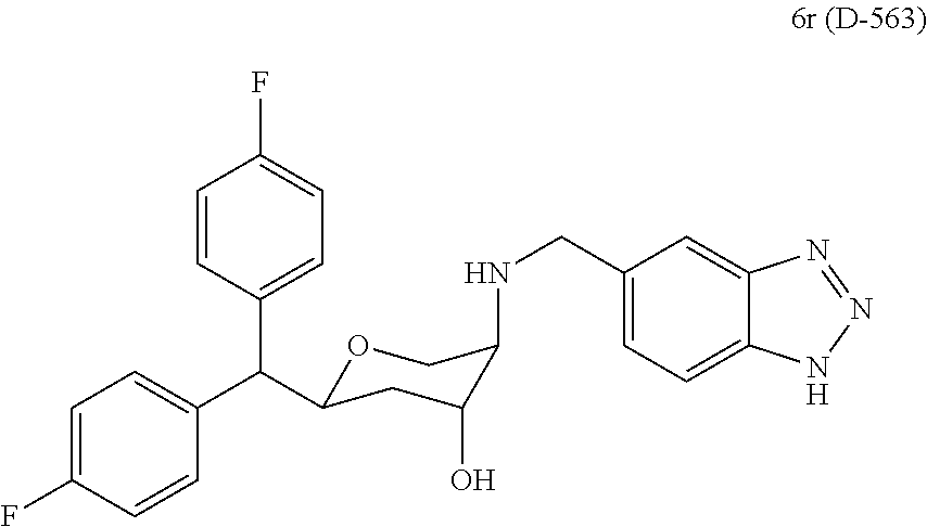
O1C(C(C2=CC=C(F)C=C2)C2=CC=C(F)C=C2)CC(O)C(NCC2=CC=C3C(=C2)N=NN3)C1
